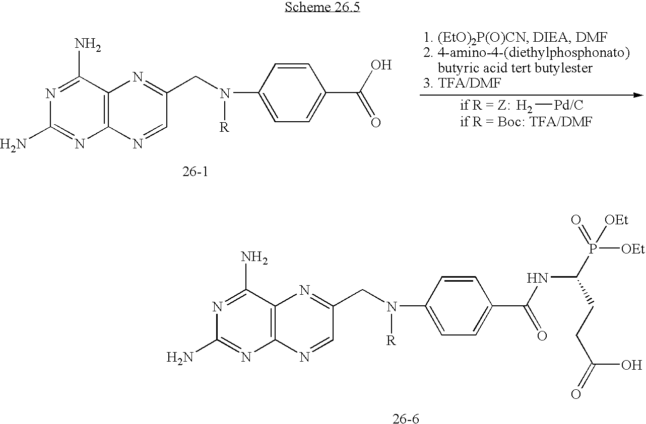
[26-6].C12=C(C(N)=NC(N)=N1)N=C(CN([R])C1=CC=C(C(NC(P(=O)([OEt])[OEt])CCC(=O)O)=O)C=C1)C=N2.[H2][Pd/C].C12=C(C(N)=NC(N)=N1)N=C(CN([R])C1=CC=C(C(O)=O)C=C1)C=N2.[26-1]
